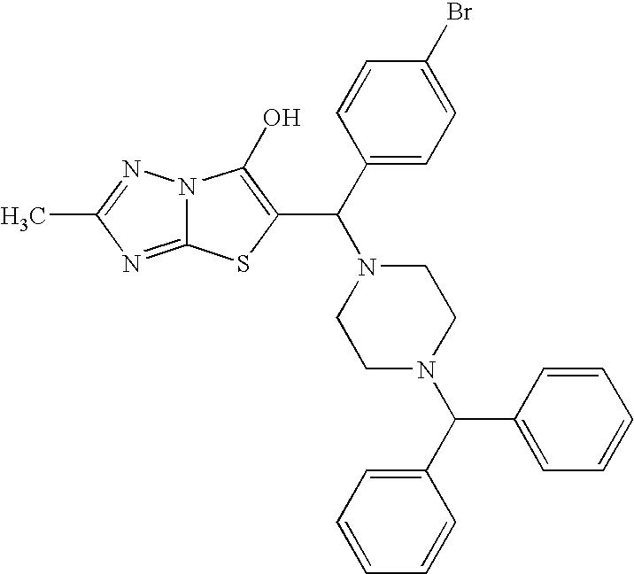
C1(C(N2CCN(C(C3=CC=CC=C3)C3=CC=CC=C3)CC2)C2=C(O)N3C(=NC(C)=N3)S2)=CC=C(Br)C=C1
